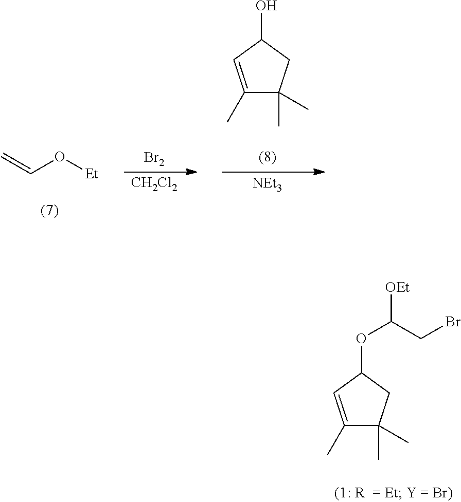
C1(C)=CC(O)CC1(C)C.[NEt3].[Br2].[CH2Cl2].C=CO[Et].C1(C)=CC(OC(CBr)[OEt])CC1(C)C
